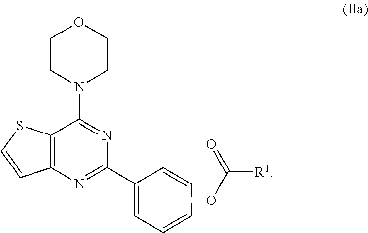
C1=CC=CC=C1C1=NC2=C(C(N3CCOCC3)=N1)SC=C2.COC([R1])=O
